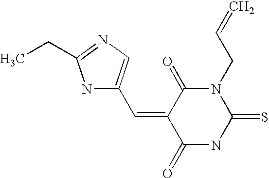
O=C1C(=CC2=CN=C(CC)N2)C(=O)NC(=S)N1CC=C
